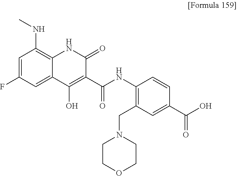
CNC1=C2C(=CC(F)=C1)C(O)=C(C(NC1=C(CN3CCOCC3)C=C(C(O)=O)C=C1)=O)C(=O)N2
